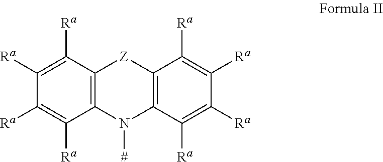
C12=C(C([Ra])=C([Ra])C([Ra])=C1[Ra])[Z]C1=C(N2[#])C([Ra])=C([Ra])C([Ra])=C1[Ra]
